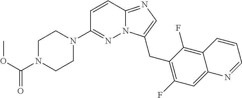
C1N(C(OC)=O)CCN(C2=NN3C(=NC=C3CC3=C(F)C=C4C(=C3F)C=CC=N4)C=C2)C1
